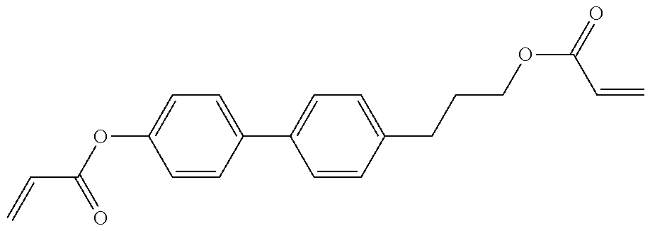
C(=C)C(OC1=CC=C(C2=CC=C(CCCOC(=O)C=C)C=C2)C=C1)=O
